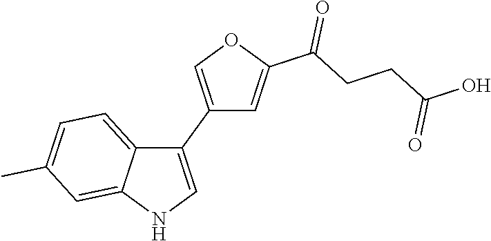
C1(C2=COC(C(CCC(O)=O)=O)=C2)=CNC2=CC(C)=CC=C12
